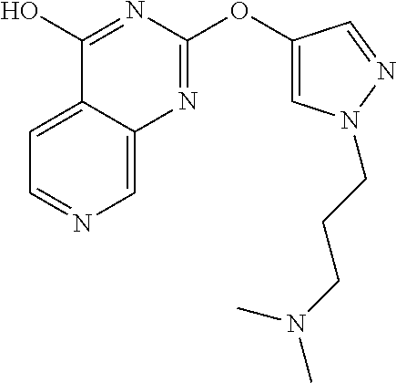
C1=C2C(=CN=C1)N=C(OC1=CN(CCCN(C)C)N=C1)N=C2O
